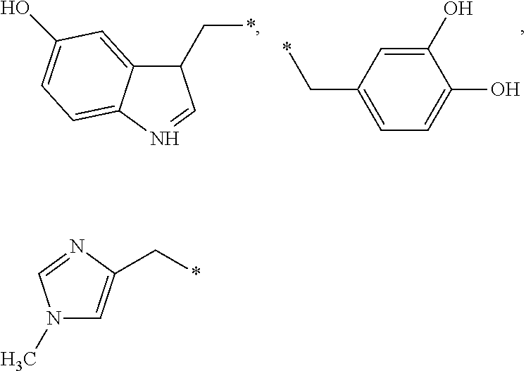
C1(O)=CC(C*)=CC=C1O.C1(C*)C2=CC(O)=CC=C2N=C1.N1(C)C=C(C*)N=C1
